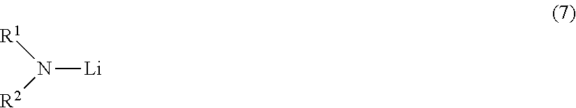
N([Li])([R2])[R1]
